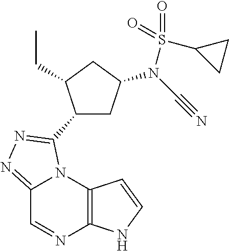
C12=NN=C(C3CC(N(C#N)S(=O)(C4CC4)=O)CC3CC)N1C1=C(N=C2)NC=C1
